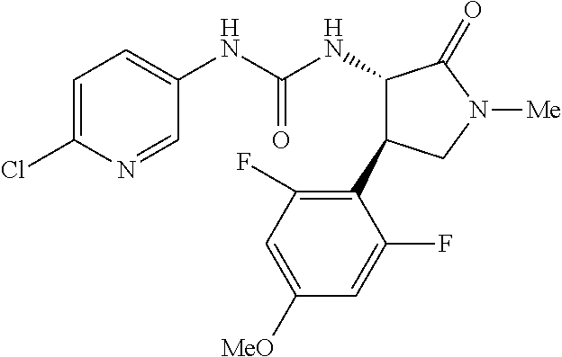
N(C(NC1C(=O)N([Me])CC1C1=C(F)C=C([MeO])C=C1F)=O)C1=CC=C(Cl)N=C1
